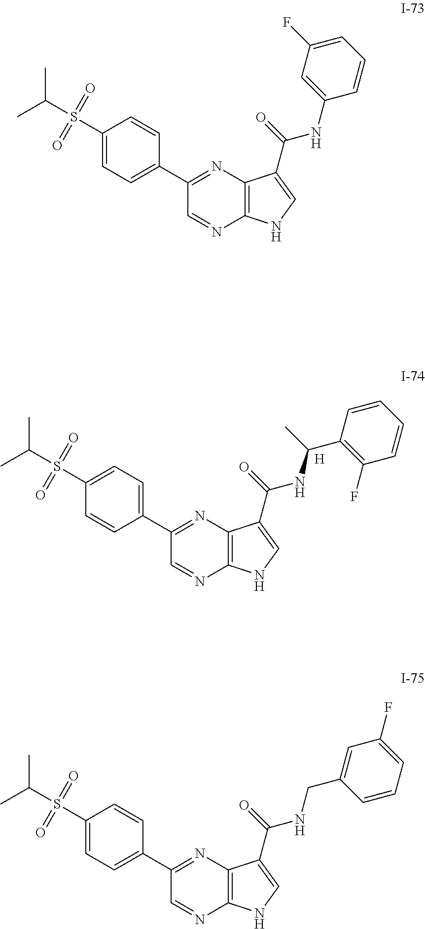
C1(S(C(C)C)(=O)=O)=CC=C(C2=NC3=C(N=C2)NC=C3C(=O)NC2=CC(F)=CC=C2)C=C1.C1(S(C(C)C)(=O)=O)=CC=C(C2=NC3=C(N=C2)NC=C3C(=O)NCC2=CC(F)=CC=C2)C=C1.C1(S(C(C)C)(=O)=O)=CC=C(C2=NC3=C(N=C2)NC=C3C(=O)NC(C2=C(F)C=CC=C2)C)C=C1.[H]
